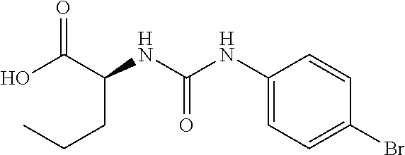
OC(C(NC(NC1=CC=C(Br)C=C1)=O)CCC)=O
